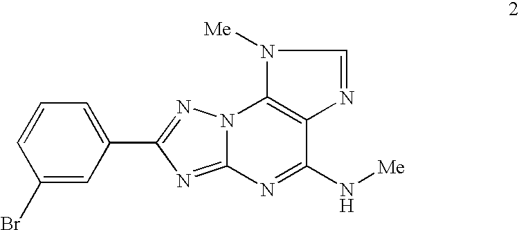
C1(Br)=CC(C2=NN3C(=N2)N=C(N[Me])C2=C3N([Me])C=N2)=CC=C1
